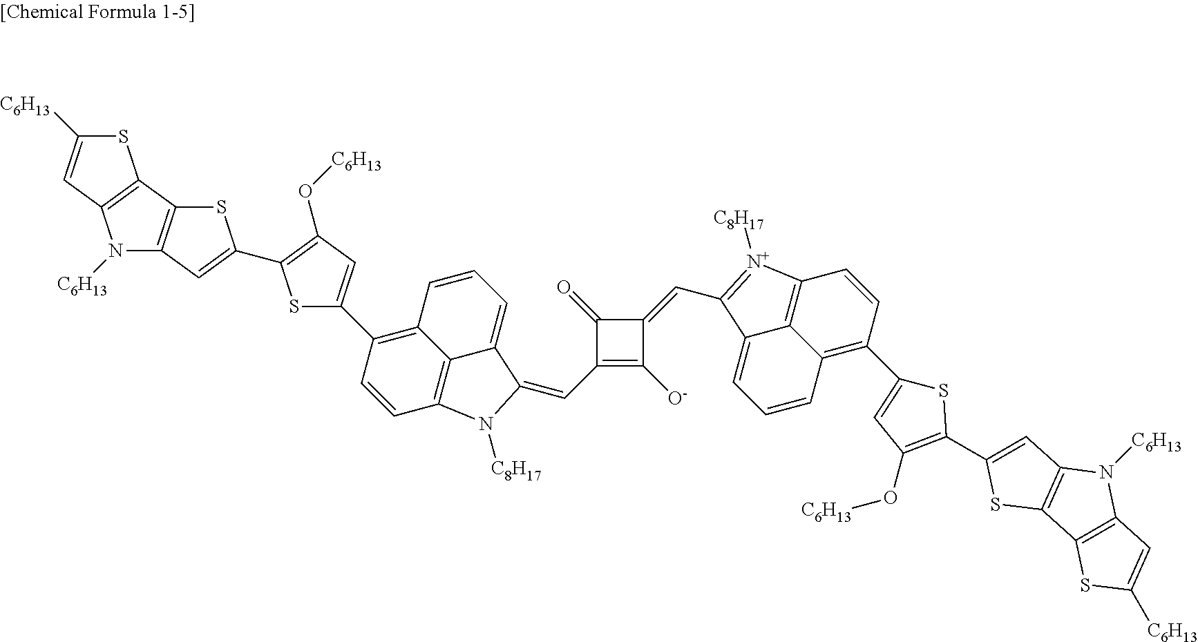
C(C1=C([O-])C(=CC2=[N+]([C8H17])C3=C4C(=C(C5=CC(O[C6H13])=C(C6=CC7=C(S6)C6=C(N7[C6H13])C=C([C6H13])S6)S5)C=C3)C=CC=C42)C1=O)=C1C2=CC=CC3=C(C4=CC(O[C6H13])=C(C5=CC6=C(C7=C(N6[C6H13])C=C([C6H13])S7)S5)S4)C=CC(=C32)N1[C8H17]
